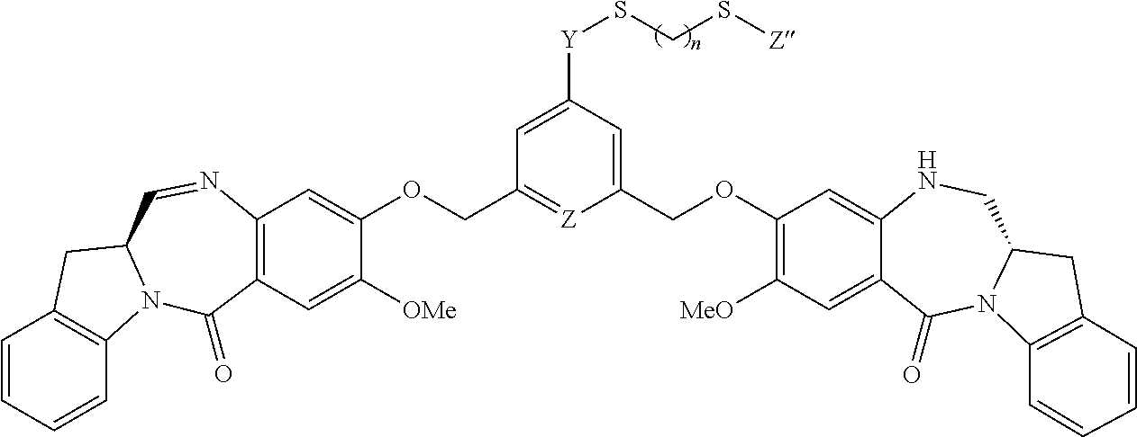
C1=CC=CC2=C1CC1N2C(=O)C2=C(N=C1)C=C(OCC1=[Z]C(COC3=C([MeO])C=C4C(=C3)NCC3N(C4=O)C4=C(C3)C=CC=C4)=CC([Y]SCS[Z])=C1)C([OMe])=C2
